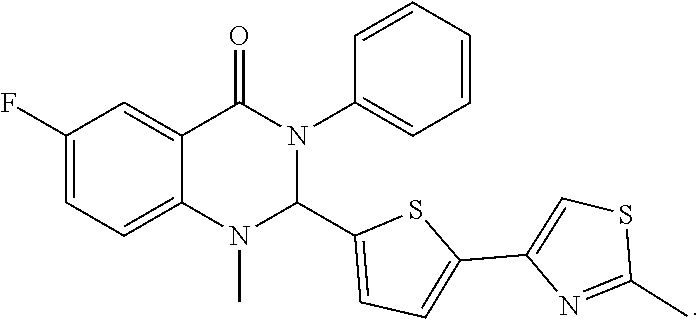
C1(F)=CC=C2C(=C1)C(=O)N(C1=CC=CC=C1)C(C1=CC=C(C3=CSC(C)=N3)S1)N2C
